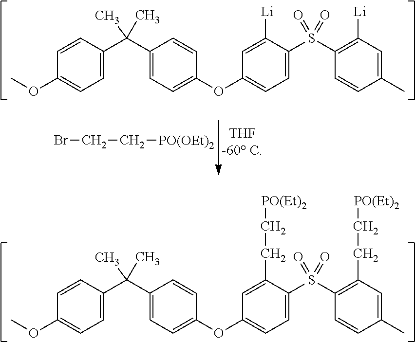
C1=CC(C(C2=CC=C(OC3=CC=C(S(C4=C([Li])C=C(C)C=C4)(=O)=O)C([Li])=C3)C=C2)(C)C)=CC=C1OC.BrCC[PO(OEt)2].C1=CC(C(C2=CC=C(OC3=CC=C(S(C4=C(CC[PO(Et)2])C=C(C)C=C4)(=O)=O)C(CC[PO(Et)2])=C3)C=C2)(C)C)=CC=C1OC
